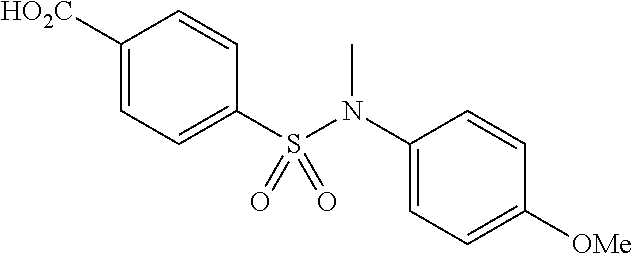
C1([HO2C])=CC=C(S(N(C2=CC=C([OMe])C=C2)C)(=O)=O)C=C1
